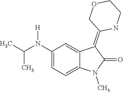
N1(C)C(=O)C(=C2COCCN2)C2=CC(N([H])C(C)C)=CC=C12
